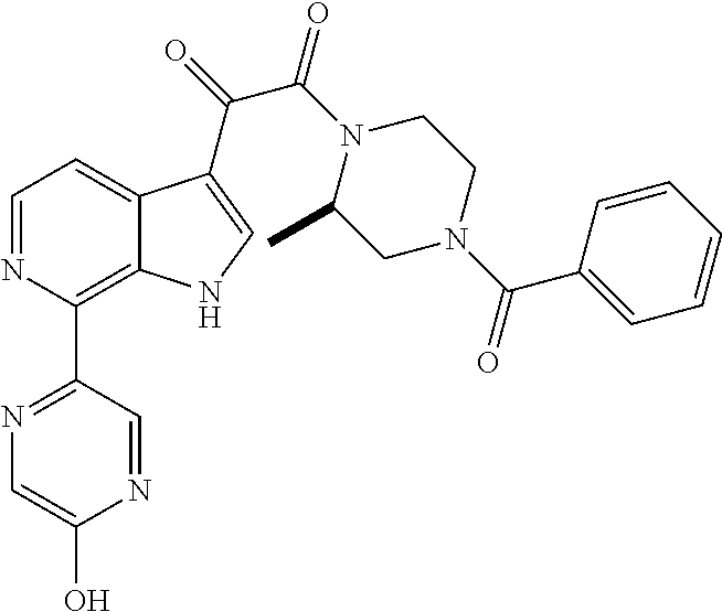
C1=NC(C2=NC=C(O)N=C2)=C2C(=C1)C(C(=O)C(N1C(C)CN(C(C3=CC=CC=C3)=O)CC1)=O)=CN2
